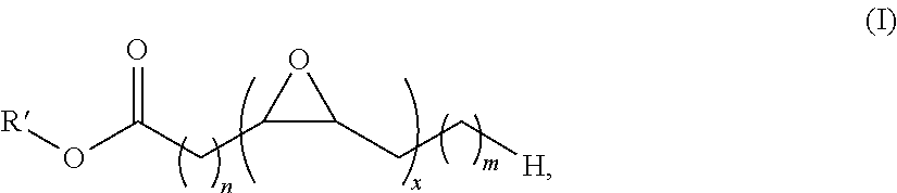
C1(CC(O[R])=O)C(CC[H])O1
